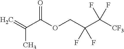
CC(C(=O)OCC(F)(F)C([CF3])(F)F)=C
